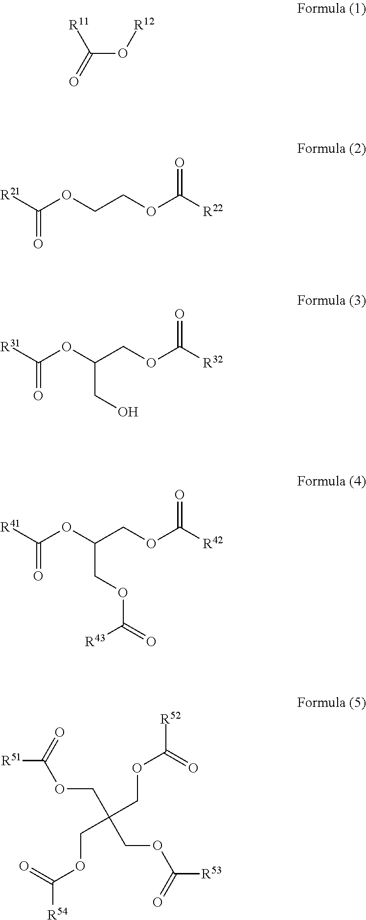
C(O[R12])(=O)[R11].[R41]C(OC(COC([R42])=O)COC(=O)[R43])=O.[R21]C(OCCOC([R22])=O)=O.[R31]C(OC(COC([R32])=O)CO)=O.[R51]C(=O)OCC(COC([R53])=O)(COC([R52])=O)COC([R54])=O
